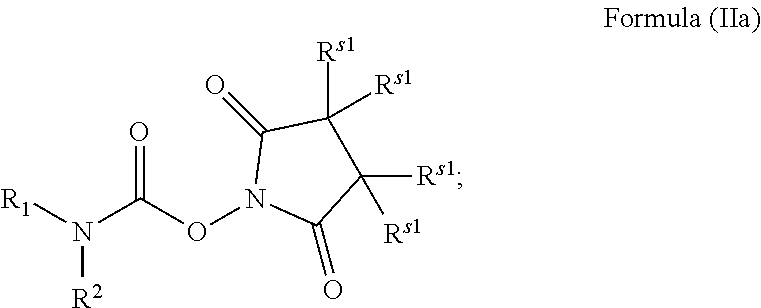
[R1]N(C(ON1C(=O)C([Rs1])([Rs1])C([Rs1])([Rs1])C1=O)=O)[R2]
